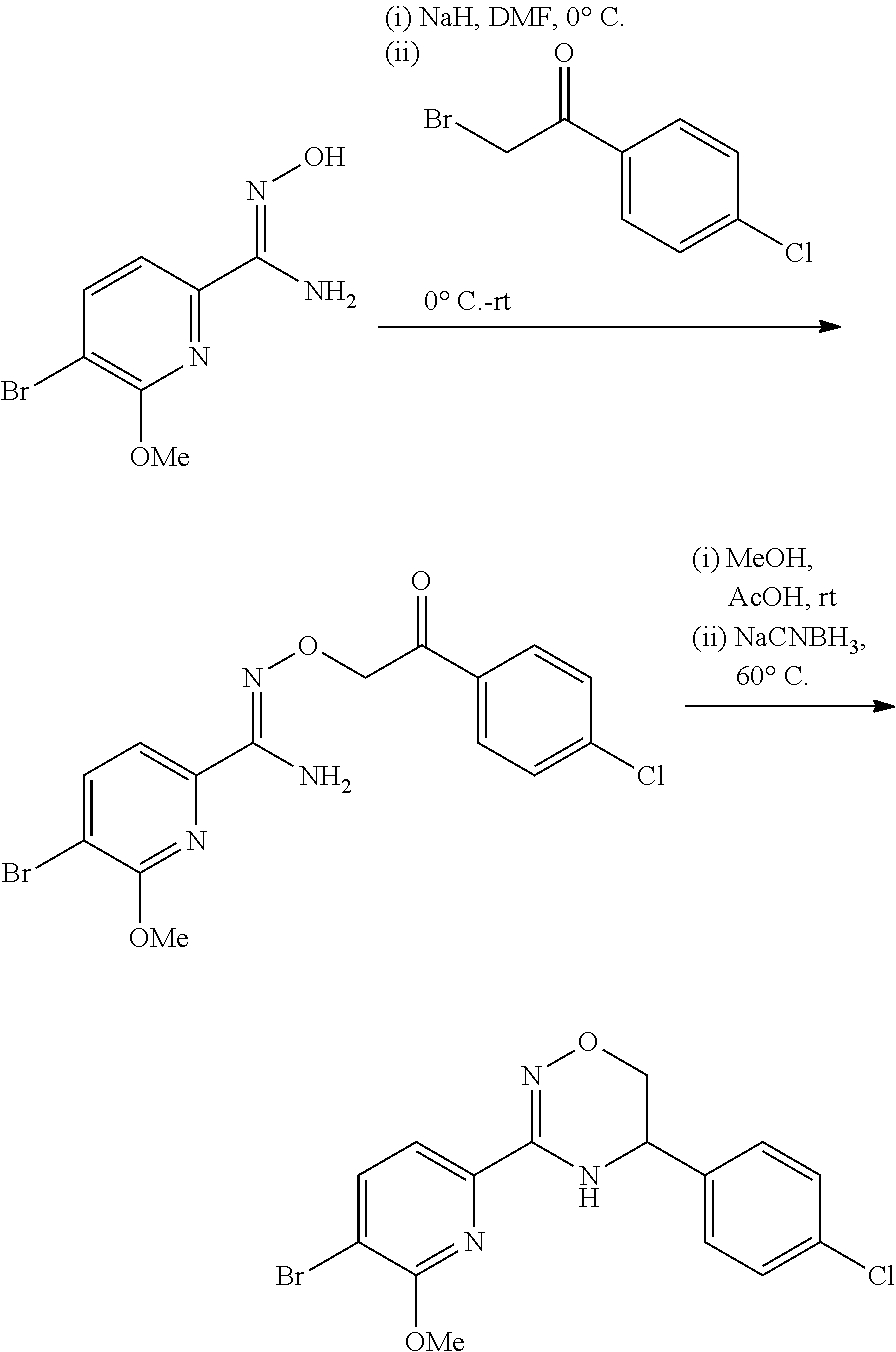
BrCC(C1=CC=C(Cl)C=C1)=O.N1=C(C(N)=NO)C=CC(Br)=C1[OMe].N1=C([OMe])C(Br)=CC=C1C(N)=NOCC(=O)C1=CC=C(Cl)C=C1.N1=C([OMe])C(Br)=CC=C1C1=NOCC(C2=CC=C(Cl)C=C2)N1
